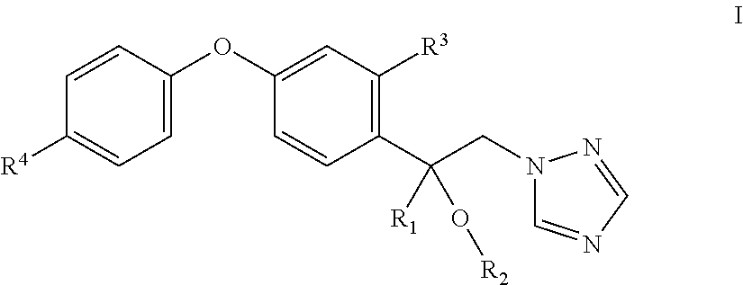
C1=C(OC2=CC([R3])=C(C(CN3C=NC=N3)([R1])O[R2])C=C2)C=CC([R4])=C1
